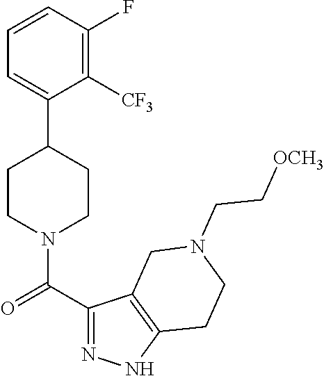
C1=CC(F)=C([CF3])C(C2CCN(C(C3=NNC4=C3CN(CC[OCH3])CC4)=O)CC2)=C1
